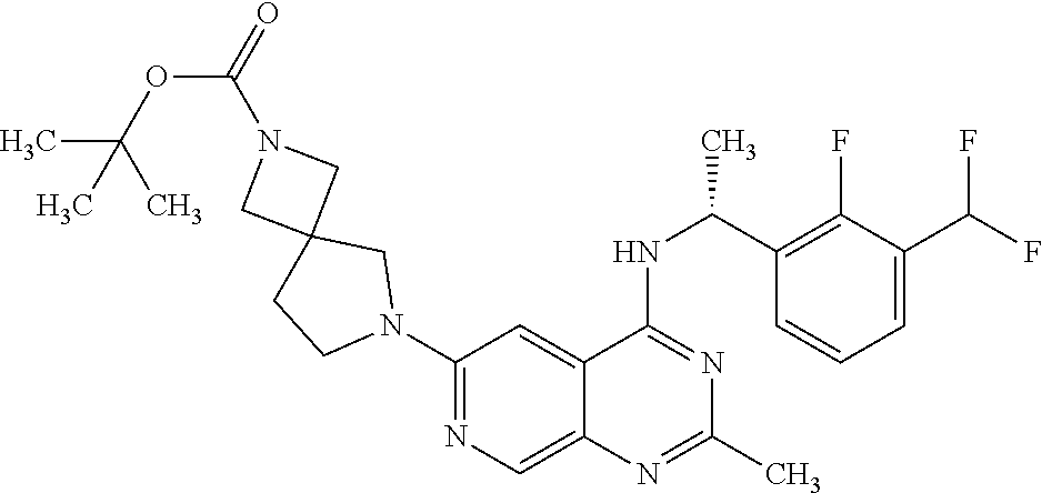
N1(C2=NC=C3C(=C2)C(NC(C2=C(F)C(C(F)F)=CC=C2)C)=NC(C)=N3)CC2(CC1)CN(C(=O)OC(C)(C)C)C2
